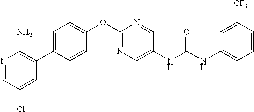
C1(OC2=NC=C(NC(NC3=CC=CC([CF3])=C3)=O)C=N2)=CC=C(C2=C(N)N=CC(Cl)=C2)C=C1
